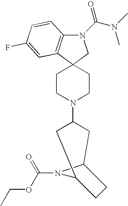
N1(C(N(C)C)=O)C2=C(C3(C1)CCN(C1CC4N(C(OCC)=O)C(C1)CC4)CC3)C=C(F)C=C2
